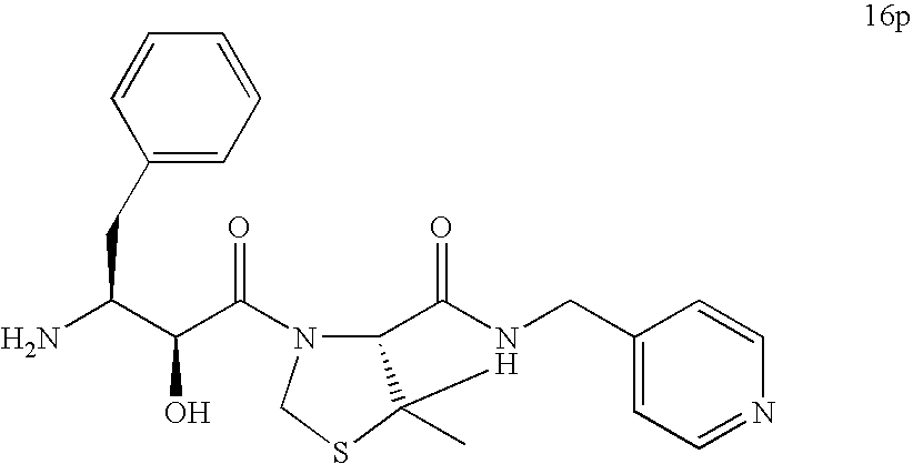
NC(C(C(=O)N1C2C(C)(SC1)N(CC1=CC=NC=C1)C2=O)O)CC1=CC=CC=C1
